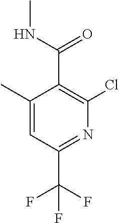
C1(C)=CC(C(F)(F)F)=NC(Cl)=C1C(NC)=O
